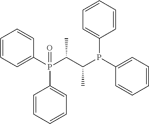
C1=CC=C(P(C(C(P(C2=CC=CC=C2)C2=CC=CC=C2)C)C)(C2=CC=CC=C2)=O)C=C1
